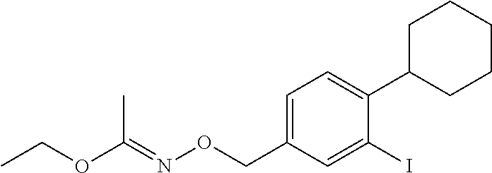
C1=C(CON=C(OCC)C)C=C(I)C(C2CCCCC2)=C1
